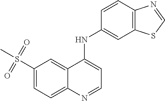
S(C1=CC=C2C(=C1)C(NC1=CC3=C(C=C1)N=CS3)=CC=N2)(C)(=O)=O
